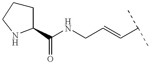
C1CCNC1C(NCC=CC(C)C)=O
